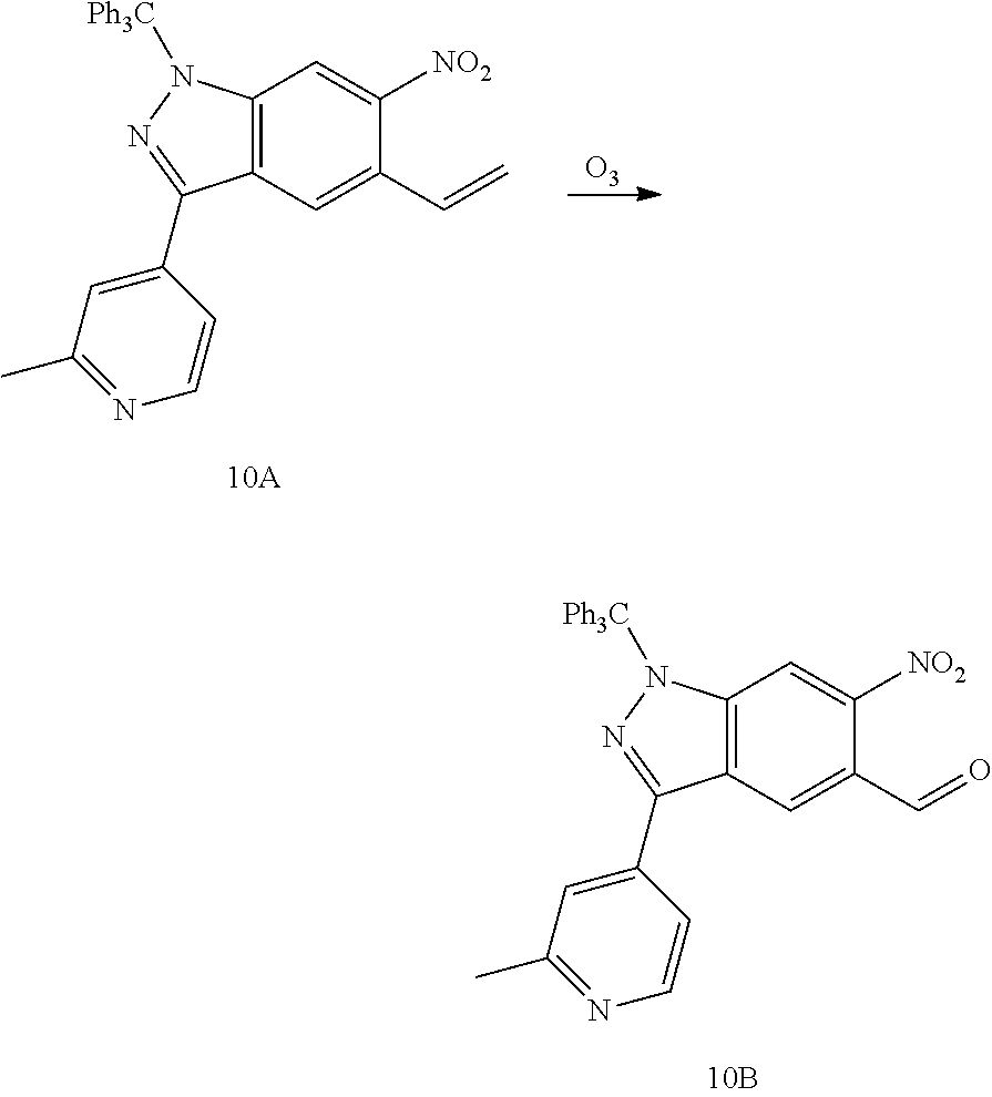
C12=C(C=C(C=C)C([NO2])=C1)C(C1=CC(C)=NC=C1)=NN2[Ph3C].[O3].C12=C(C=C(C=O)C([NO2])=C1)C(C1=CC(C)=NC=C1)=NN2[Ph3C]
